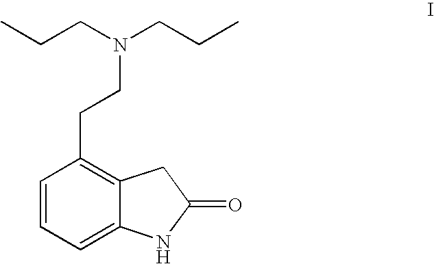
C1=CC=C2C(=C1CCN(CCC)CCC)CC(=O)N2
